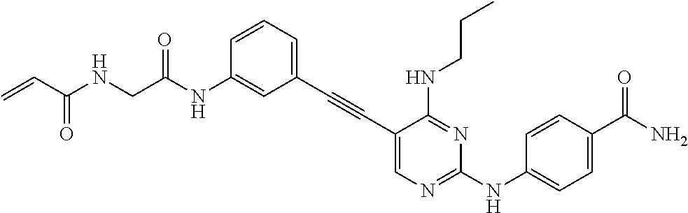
C1=C(NC(CNC(C=C)=O)=O)C=CC=C1C#CC1=CN=C(NC2=CC=C(C(N)=O)C=C2)N=C1NCCC
